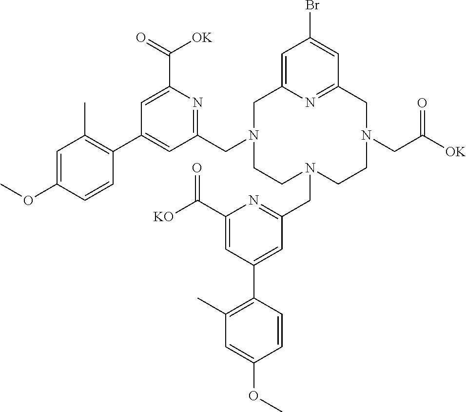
C1=C(OC)C=CC(C2=CC(CN3CCN(CC4=NC(C([KO])=O)=CC(C5=C(C)C=C(OC)C=C5)=C4)CCN(CC([OK])=O)CC4=NC(=CC(Br)=C4)C3)=NC(C(=O)[OK])=C2)=C1C
